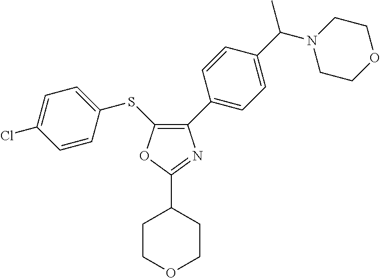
C1(C2=CC=C(C(N3CCOCC3)C)C=C2)=C(SC2=CC=C(Cl)C=C2)OC(C2CCOCC2)=N1
